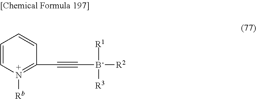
C1(C#C[B-]([R1])([R3])[R2])=N([Rb])C=CC=C1
